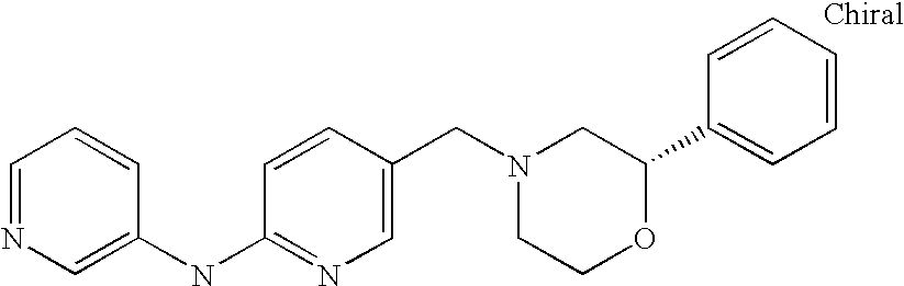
C1=NC=C(NC2=NC=C(CN3CCOC(C4=CC=CC=C4)C3)C=C2)C=C1
